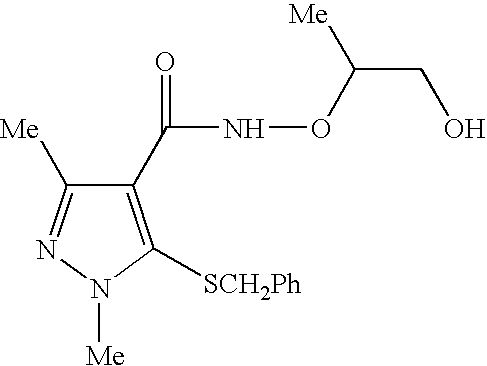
C1(C(NOC([Me])CO)=O)=C([SCH2Ph])N([Me])N=C1[Me]
